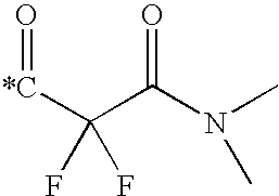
C([*C]=O)(C(N(C)C)=O)(F)F
